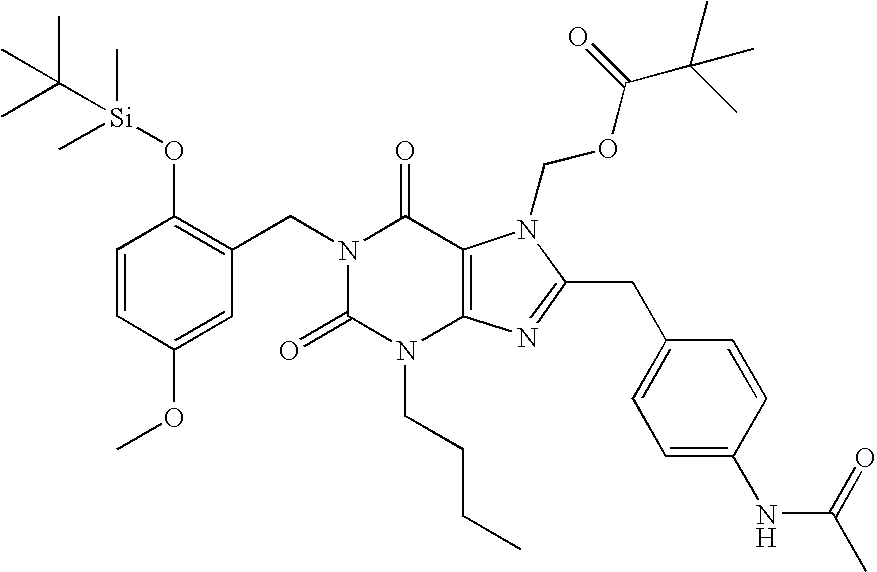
N1(CC2=C(O[Si](C(C)(C)C)(C)C)C=CC(OC)=C2)C(=O)N(CCCC)C2=C(C1=O)N(COC(C(C)(C)C)=O)C(CC1=CC=C(NC(=O)C)C=C1)=N2
